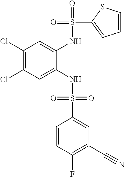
C1(Cl)=C(Cl)C=C(NS(=O)(=O)C2=CC(C#N)=C(F)C=C2)C(NS(=O)(C2=CC=CS2)=O)=C1
